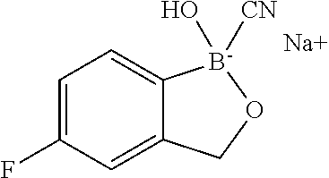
C12=CC(F)=CC=C1[B-]([CN])(O)OC2.[Na]
